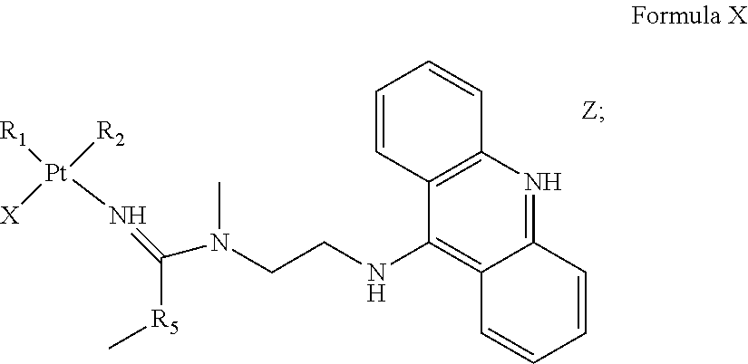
C1=CC2=C(C=C1)N=C1C(=C2NCCN(C)C(=N[Pt]([X])([R1])[R2])[R5]C)C=CC=C1
